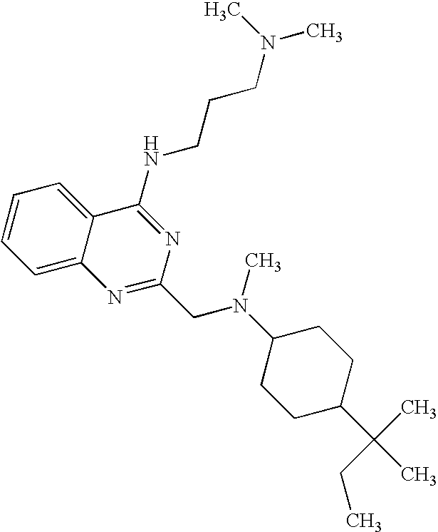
C12=CC=CC=C1C(NCCCN(C)C)=NC(CN(C1CCC(C(CC)(C)C)CC1)C)=N2
